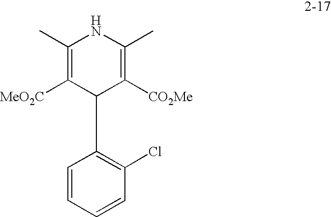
C1(C)=C([MeO2C])C(C2=C(Cl)C=CC=C2)C([CO2Me])=C(C)N1
